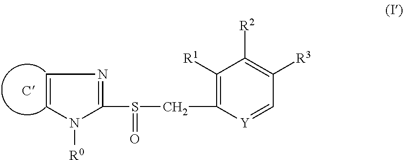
C1([R1])=C(CS(C2=NC=CN2[R0])=O)[Y]=CC([R3])=C1[R2]
